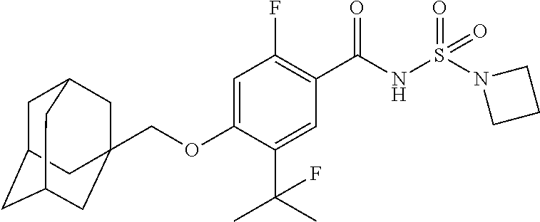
C1=C(OCC23CC4CC(CC(C2)C4)C3)C(C(C)(C)F)=CC(C(NS(N2CCC2)(=O)=O)=O)=C1F
